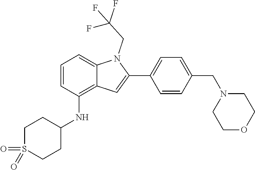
O=S1(=O)CCC(NC2=C3C(=CC=C2)N(CC(F)(F)F)C(C2=CC=C(CN4CCOCC4)C=C2)=C3)CC1
